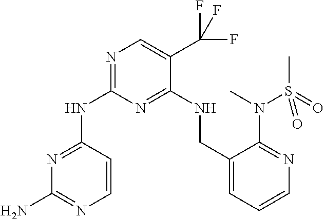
N(C1=NC=C(C(F)(F)F)C(NCC2=CC=CN=C2N(C)S(=O)(C)=O)=N1)C1=NC(N)=NC=C1
